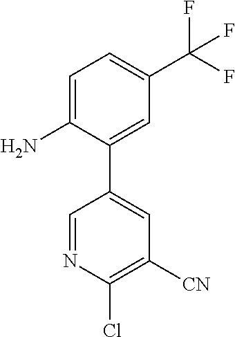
C1=C(N)C(C2=CC([CN])=C(Cl)N=C2)=CC(C(F)(F)F)=C1
